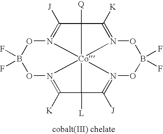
O1N2=C([K])C3([L])[Co]2456N(=C([J])C4([Q])C([K])=N5OB(F)(F)ON6=C3[J])OB1(F)F
